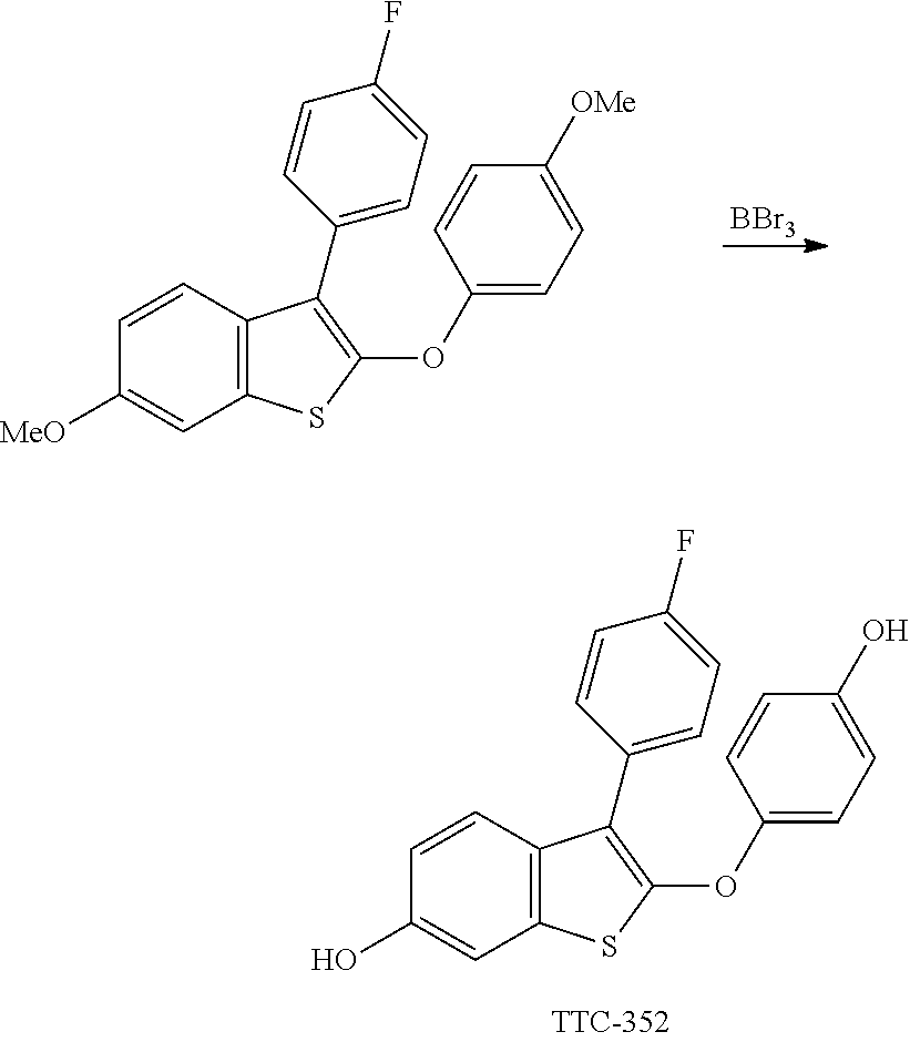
C12=C(C=CC(O)=C1)C(C1=CC=C(F)C=C1)=C(OC1=CC=C(O)C=C1)S2.[BBr3].C12=C(C=CC([MeO])=C1)C(C1=CC=C(F)C=C1)=C(OC1=CC=C([OMe])C=C1)S2
